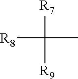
[R8]C([R7])(C)[R9]
